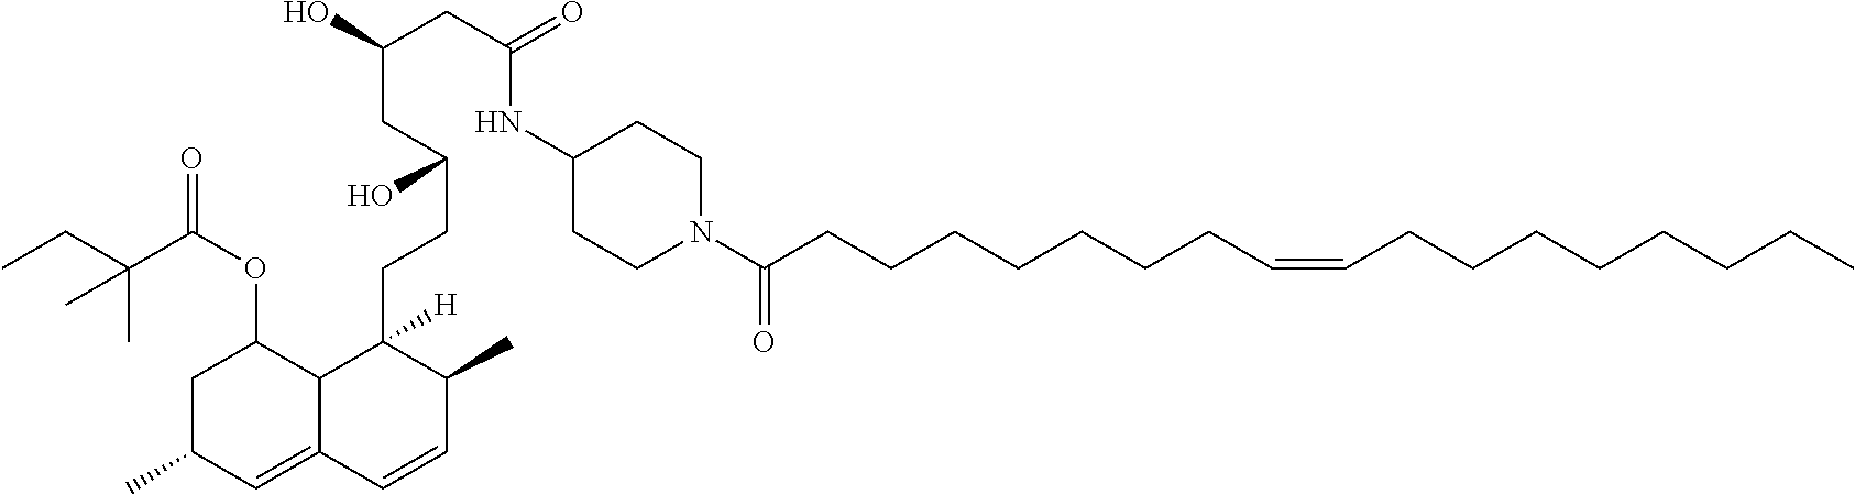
CCC(C(OC1CC(C)C=C2C1C(CCC(CC(CC(NC1CCN(C(CCCCCCCC=CCCCCCCCC)=O)CC1)=O)O)O)([H])C(C)C=C2)=O)(C)C
